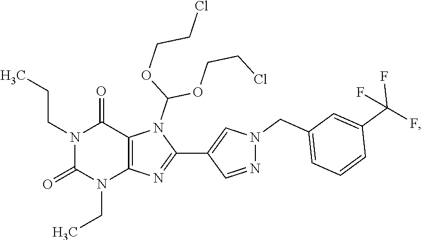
N1(CCC)C(=O)N(CC)C2=C(C1=O)N(C(OCCCl)OCCCl)C(C1=CN(CC3=CC=CC(C(F)(F)F)=C3)N=C1)=N2
